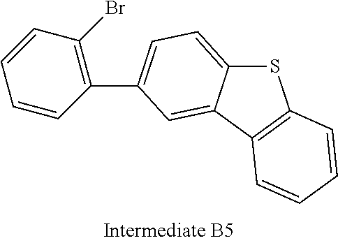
C12=CC=C(C3=C(Br)C=CC=C3)C=C1C1=C(S2)C=CC=C1
